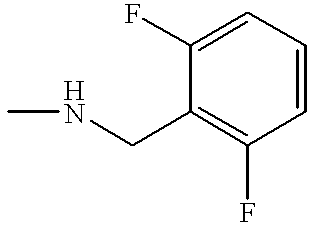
CNCC1=C(F)C=CC=C1F
